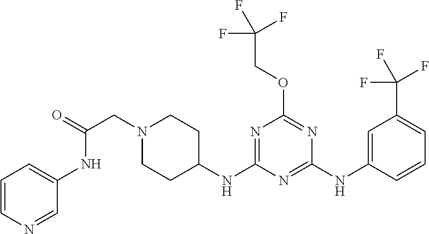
N1(CC(NC2=CC=CN=C2)=O)CCC(NC2=NC(OCC(F)(F)F)=NC(NC3=CC(C(F)(F)F)=CC=C3)=N2)CC1
